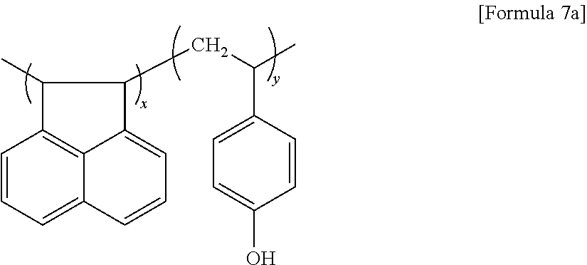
C1=CC=C2C3=C1C(C)C(CC(C)C1=CC=C(O)C=C1)C3=CC=C2
